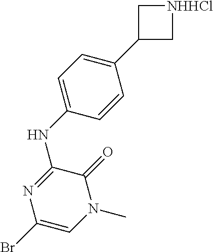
C1(C2=CC=C(NC3=NC(Br)=CN(C)C3=O)C=C2)C[NHHCl]C1
